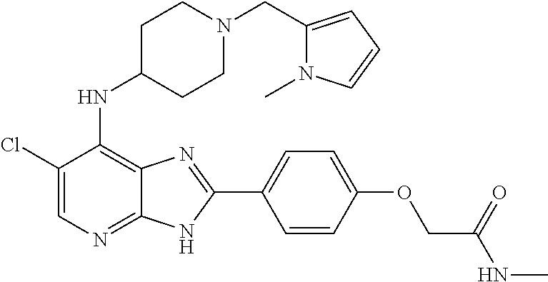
C1(Cl)=CN=C2C(=C1NC1CCN(CC3=CC=CN3C)CC1)N=C(C1=CC=C(OCC(NC)=O)C=C1)N2
